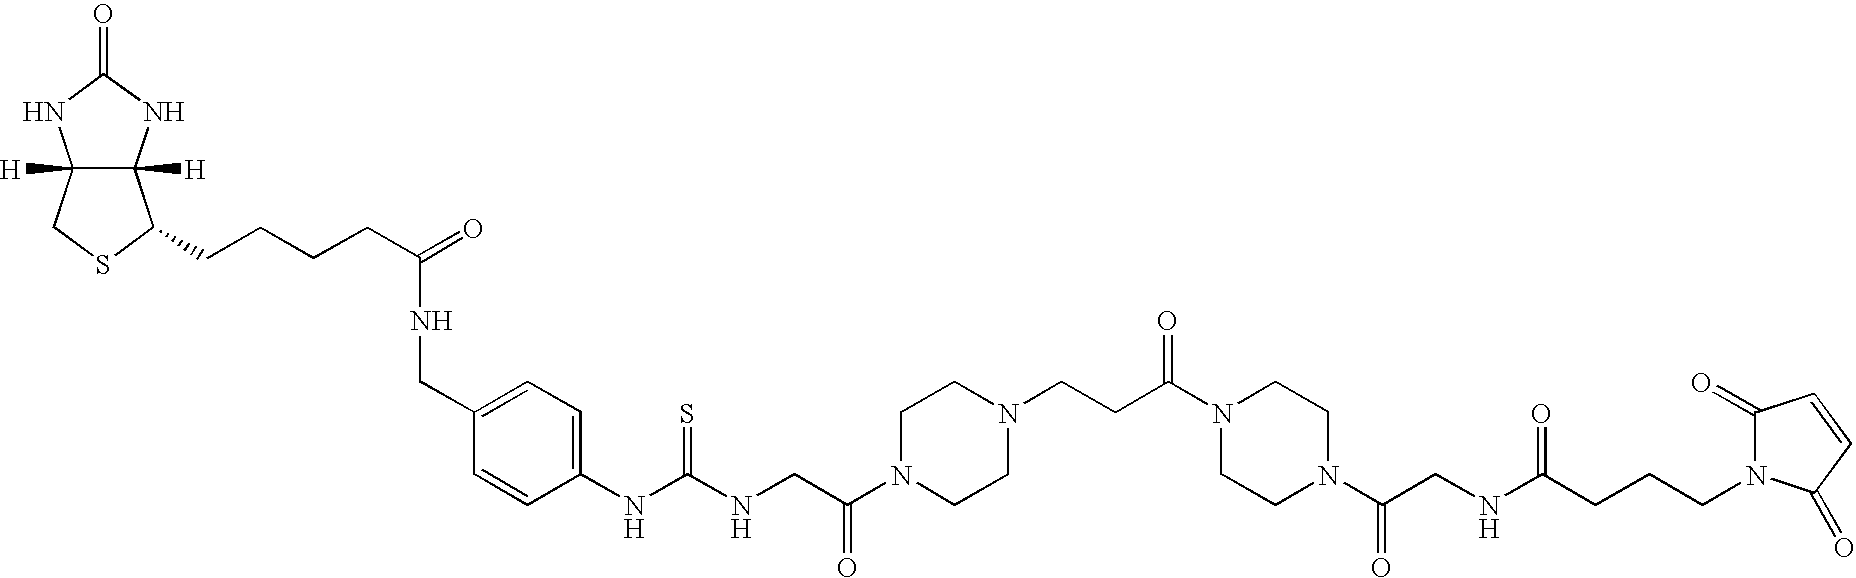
C12([H])C([H])(NC(=O)N1)C(CCCCC(=O)NCC1=CC=C(NC(NCC(N3CCN(CCC(N4CCN(C(CNC(CCCN5C(=O)C=CC5=O)=O)=O)CC4)=O)CC3)=O)=S)C=C1)SC2
